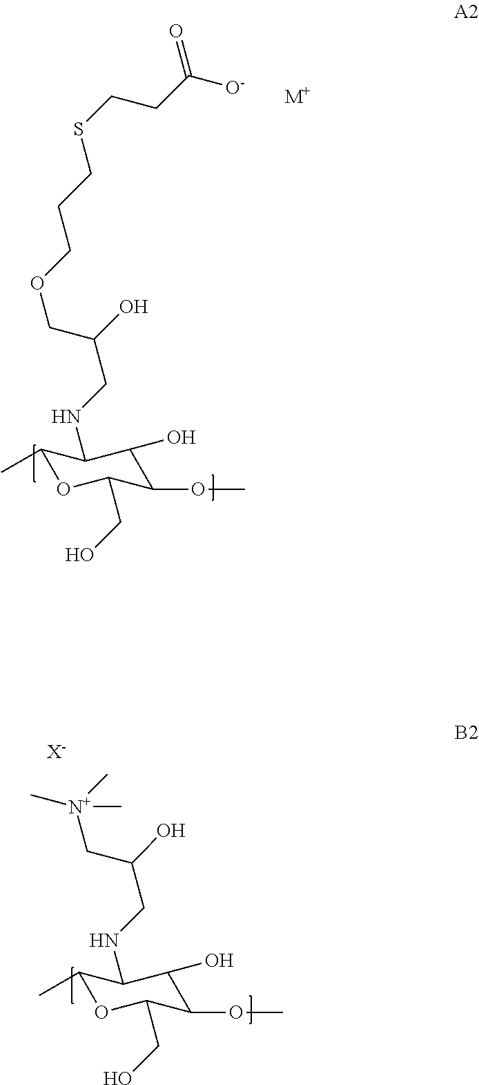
C1(C)OC(CO)C(OC)C(O)C1NCC(COCCCSCCC([O-])=O)O.[M+].C1(C)OC(CO)C(OC)C(O)C1NCC(O)C[N+](C)(C)C.[X-]
